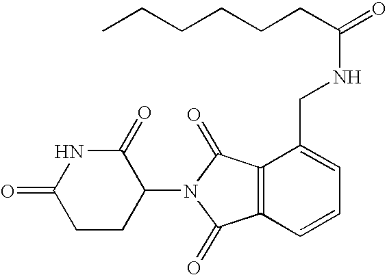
N1C(=O)CCC(N2C(=O)C3=C(C2=O)C(CNC(CCCCCC)=O)=CC=C3)C1=O
